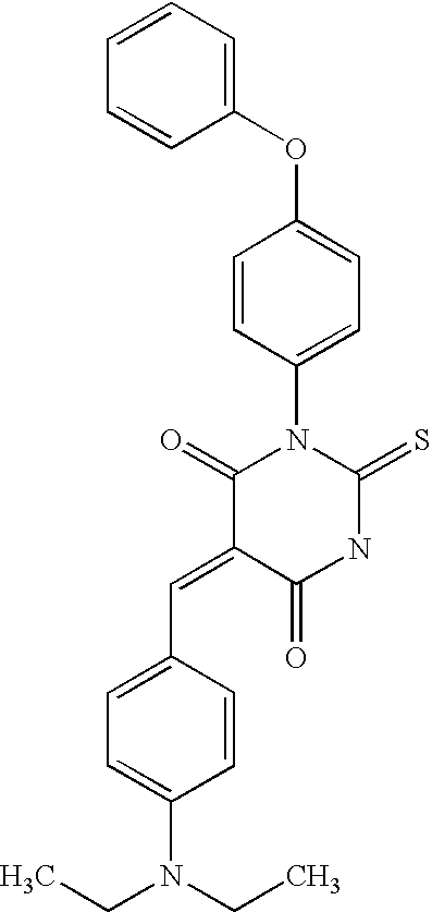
O=C1C(=CC2=CC=C(N(CC)CC)C=C2)C(=O)NC(=S)N1C1=CC=C(OC2=CC=CC=C2)C=C1
